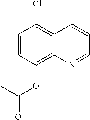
C1=CC(OC(=O)C)=C2C(=C1Cl)C=CC=N2
